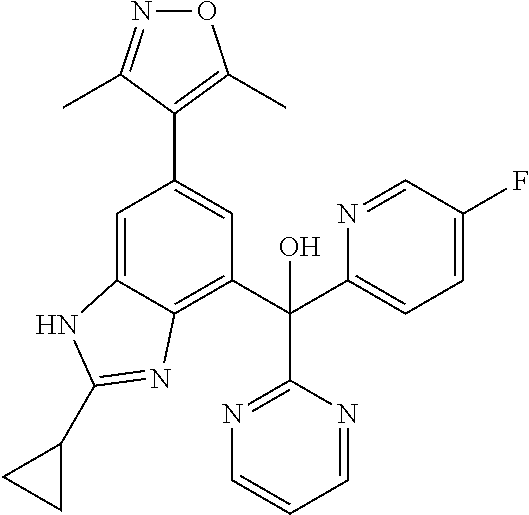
C1=C2C(=C(C(C3=CC=C(F)C=N3)(C3=NC=CC=N3)O)C=C1C1=C(C)ON=C1C)N=C(C1CC1)N2
